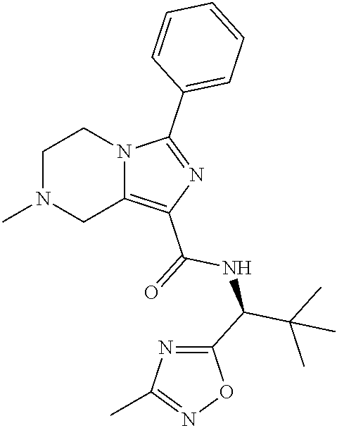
C1N(C)CC2=C(C(=O)NC(C(C)(C)C)C3=NC(C)=NO3)N=C(C3=CC=CC=C3)N2C1
